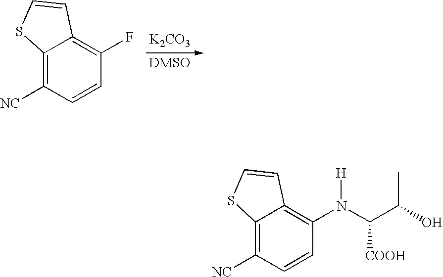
[K2CO3].C12=C([NC])C=CC(F)=C1C=CS2.C12=C([NC])C=CC(N(C(C(O)C)[COOH])[H])=C1C=CS2
